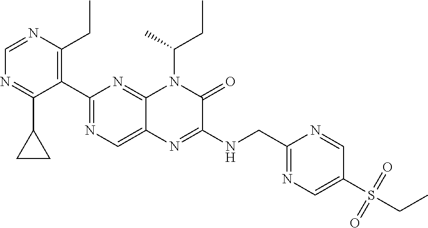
C1=NC(CC)=C(C2=NC=C3C(=N2)N(C(CC)C)C(=O)C(NCC2=NC=C(S(CC)(=O)=O)C=N2)=N3)C(C2CC2)=N1
